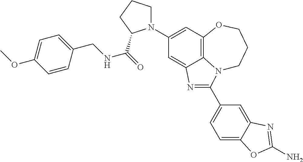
C1(N2CCCC2C(=O)NCC2=CC=C(OC)C=C2)=CC2=C3C(=C1)N=C(C1=CC=C4C(=C1)N=C(N)O4)N3CCCO2
